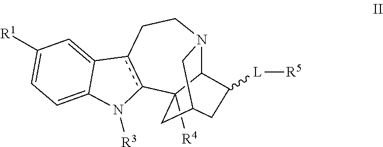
C12([R4])c3c(CCN4C1C([L][R5])CC(C2)C4)C1=CC([R1])=CC=C1N3[R3]
